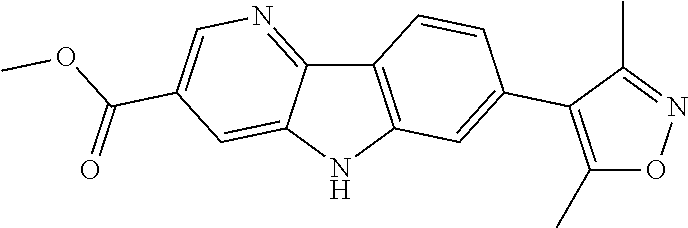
C12=C(NC3=CC(C(OC)=O)=CN=C13)C=C(C1=C(C)ON=C1C)C=C2
